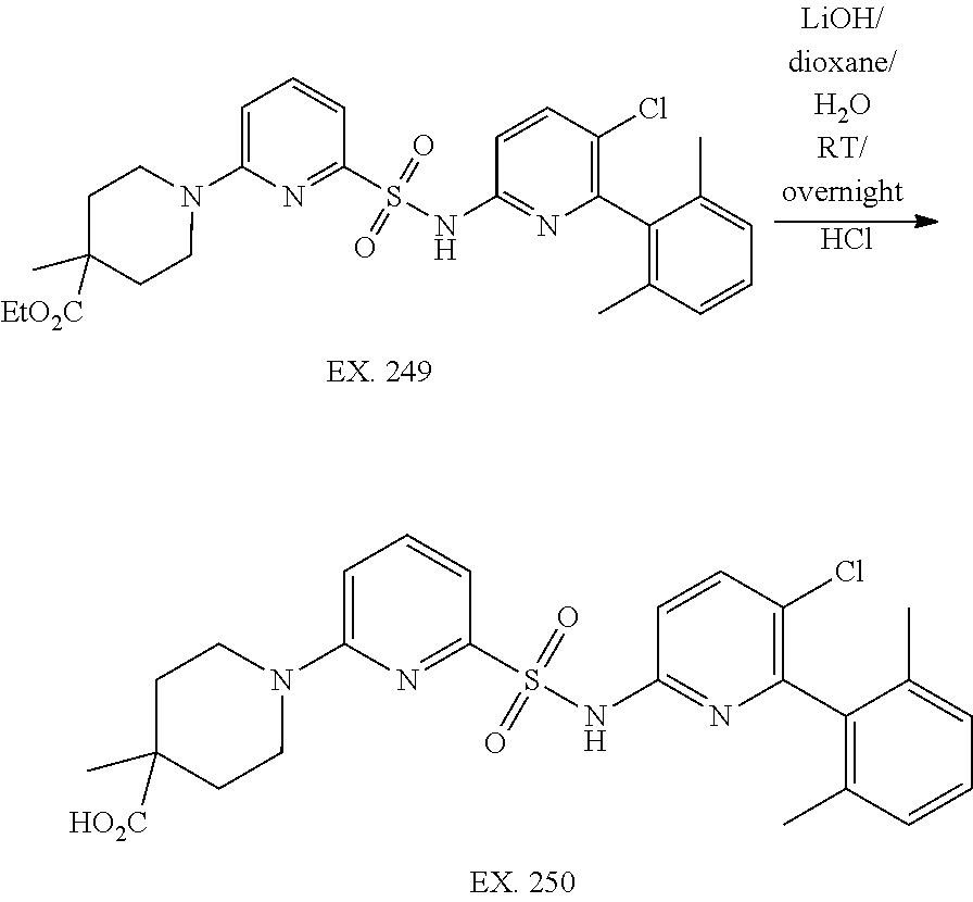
C1=C(N2CCC(C)([EtO2C])CC2)N=C(S(NC2=NC(C3=C(C)C=CC=C3C)=C(Cl)C=C2)(=O)=O)C=C1.Cl.C1=C(N2CCC(C)([HO2C])CC2)N=C(S(NC2=NC(C3=C(C)C=CC=C3C)=C(Cl)C=C2)(=O)=O)C=C1
